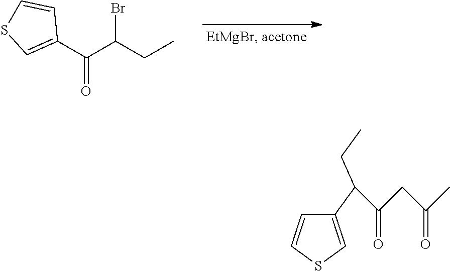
C1(C(C(CC)Br)=O)=CSC=C1.C1(C(CC)C(CC(C)=O)=O)=CSC=C1
